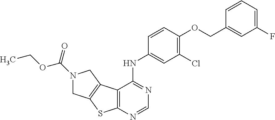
C12=C(N=CN=C1NC1=CC(Cl)=C(OCC3=CC(F)=CC=C3)C=C1)SC1=C2CN(C(=O)OCC)C1
